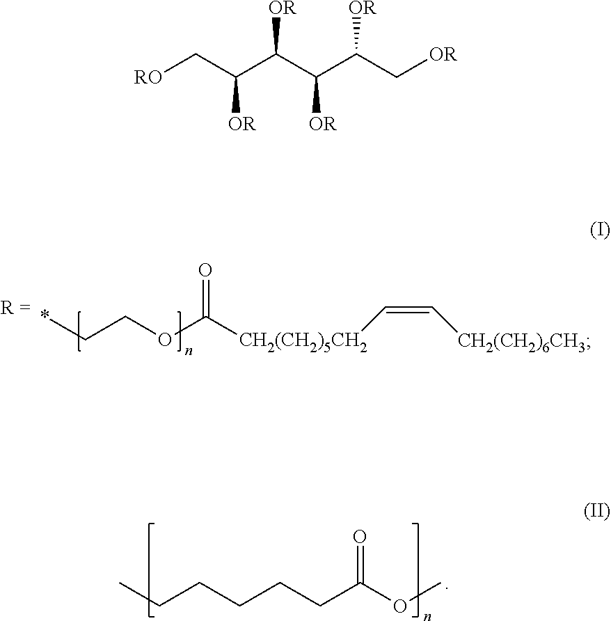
*CCOC(=O)[CH2(CH2)5CH2]C=C[CH2(CH2)6CH3].CCCCCCC(OC)=O.[RO]CC(C(C(C(C[OR])[OR])[OR])[OR])[OR]
